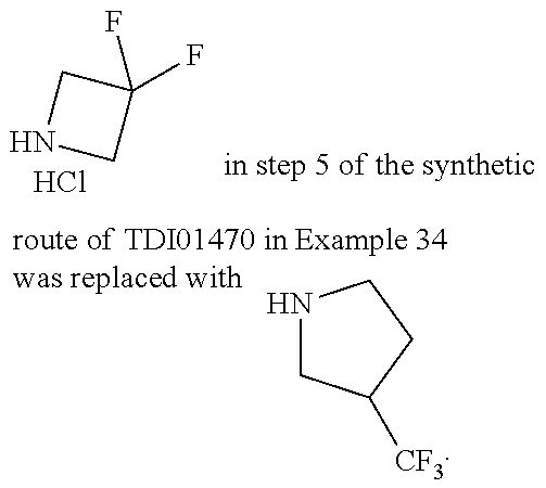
N1CC(F)(F)C1.Cl.N1CC([CF3])CC1
